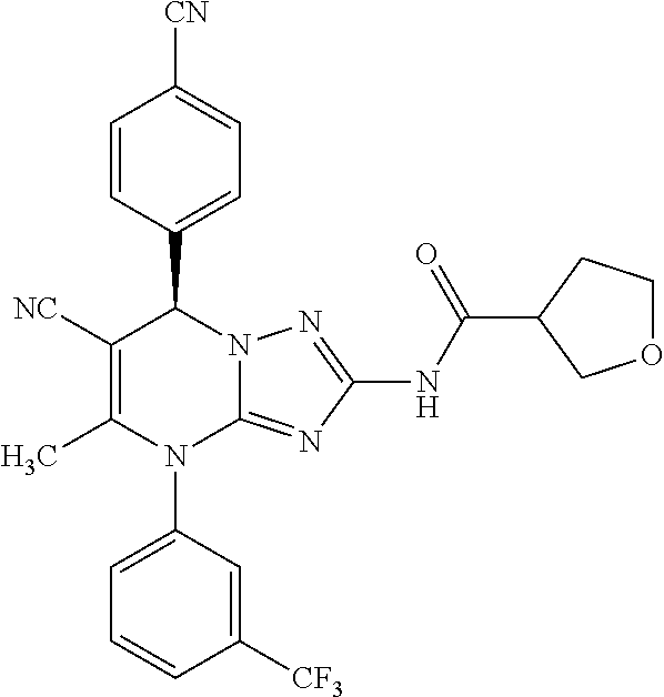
C1([NC])=C(C)N(C2=CC=CC([CF3])=C2)C2=NC(NC(C3COCC3)=O)=NN2C1C1=CC=C([CN])C=C1
